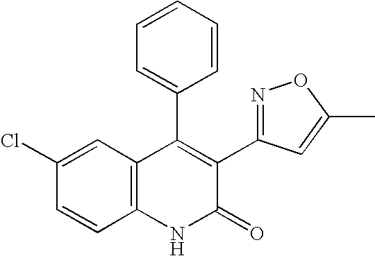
C1(Cl)=CC2=C(C=C1)NC(=O)C(C1=NOC(C)=C1)=C2C1=CC=CC=C1
